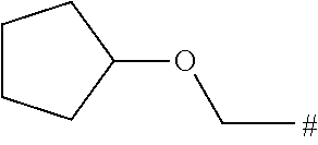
C1(OCC)CCCC1
